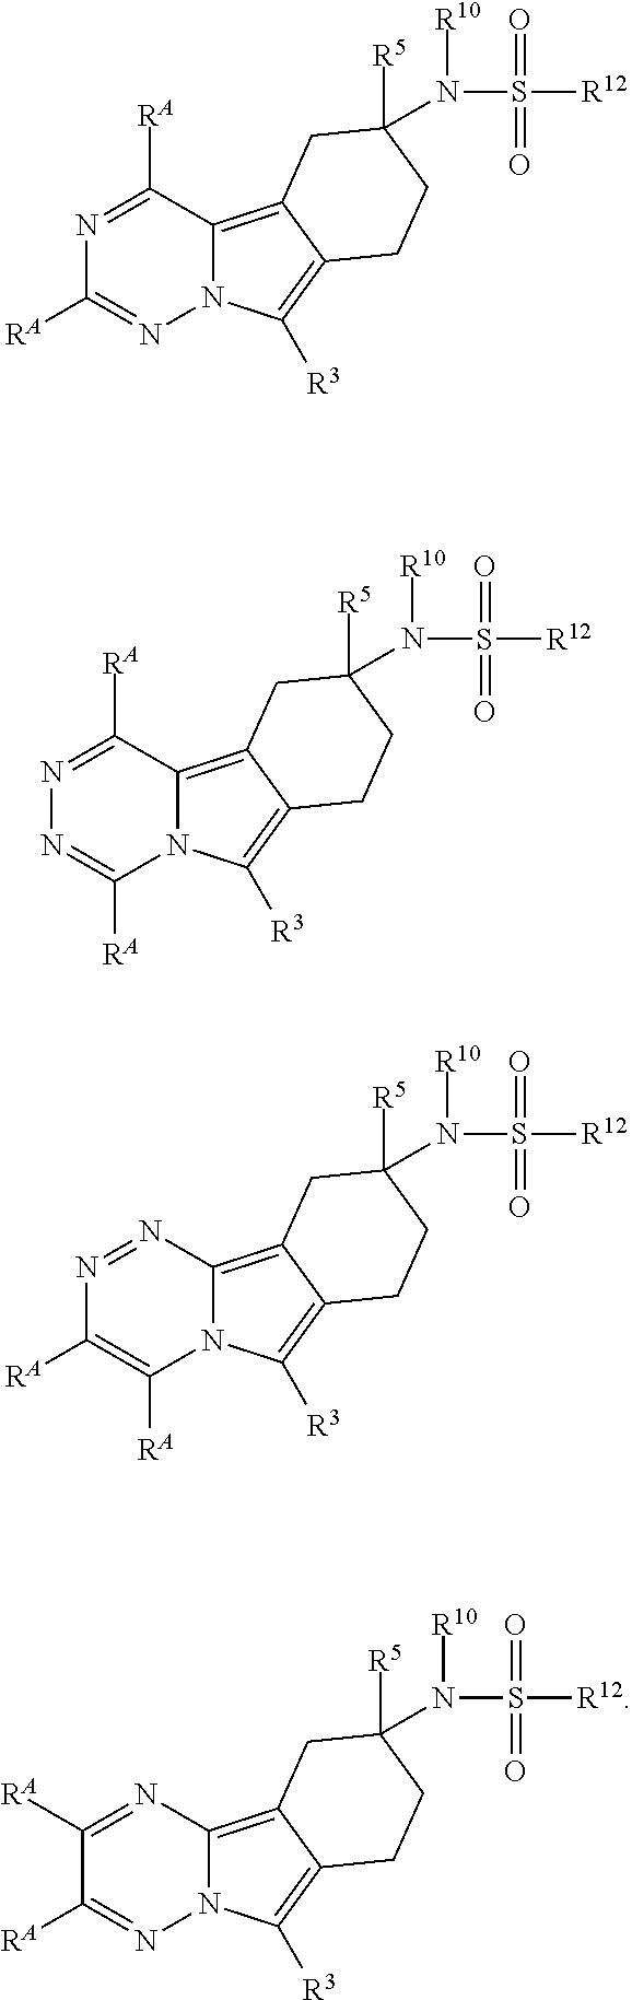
N1=C([RA])C2=C3C(=C([R3])N2N=C1[RA])CCC(N(S([R12])(=O)=O)[R10])([R5])C3.N1=C([RA])C2=C3C(=C([R3])N2C([RA])=N1)CCC(N(S([R12])(=O)=O)[R10])([R5])C3.N1=NC2=C3C(=C([R3])N2C([RA])=C1[RA])CCC(N(S([R12])(=O)=O)[R10])([R5])C3.C1([RA])=NC2=C3C(=C([R3])N2N=C1[RA])CCC(N(S([R12])(=O)=O)[R10])([R5])C3
